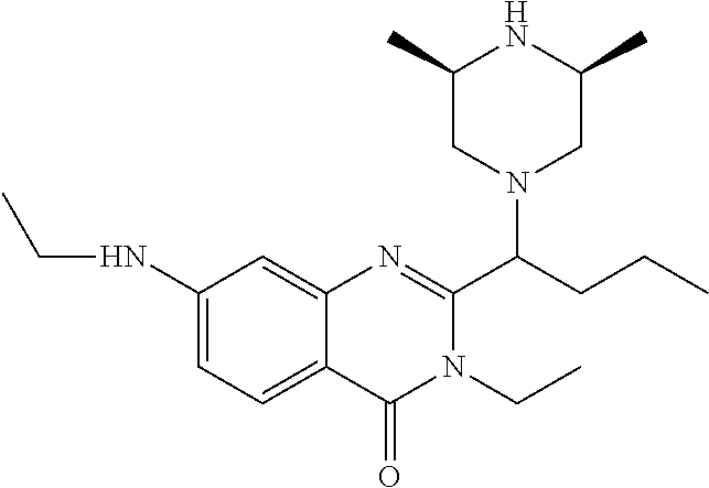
C1(C)CN(C(CCC)C2=NC3=CC(NCC)=CC=C3C(=O)N2CC)CC(C)N1
